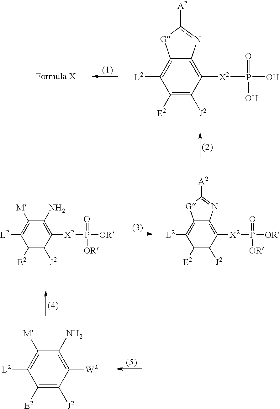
C1([E2])=C([J2])C([X2]P(=O)(O)O)=C2C(=C1[L2])[G]C([A2])=N2.C1([E2])=C([J2])C([X2]P(=O)([OR])[OR])=C(N)C([M])=C1[L2].C1([E2])=C([J2])C([X2]P(=O)([OR])[OR])=C2C(=C1[L2])[G]C([A2])=N2.C1([E2])=C([J2])C([W2])=C(N)C([M])=C1[L2]
